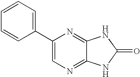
C1=CC=C(C2=CN=C3C(=N2)NC(=O)N3)C=C1
